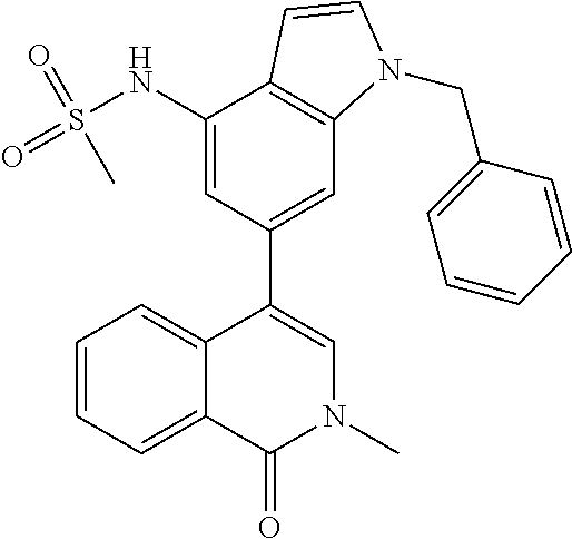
C1=C(NS(=O)(=O)C)C2=C(C=C1C1=CN(C)C(=O)C3=CC=CC=C13)N(CC1=CC=CC=C1)C=C2
